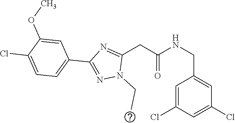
C(NC(CC1=NC(C2=CC=C(Cl)C(OC)=C2)=NN1CC)=O)C1=CC(Cl)=CC(Cl)=C1
